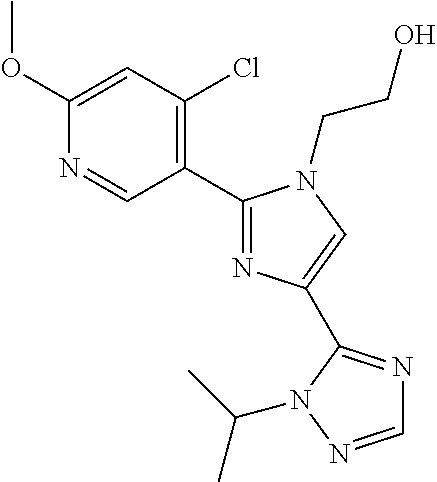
N1=C(C2=C(Cl)C=C(OC)N=C2)N(CCO)C=C1C1=NC=NN1C(C)C
